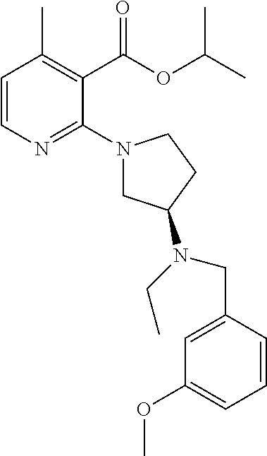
C1=CN=C(N2CC(N(CC)CC3=CC(OC)=CC=C3)CC2)C(C(OC(C)C)=O)=C1C
